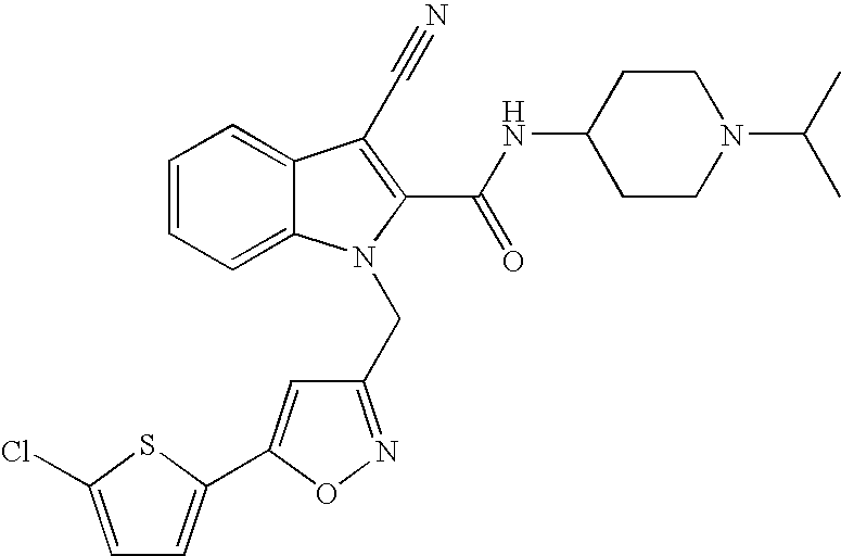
C1CC(NC(C2=C(C#N)C3=CC=CC=C3N2CC2=NOC(C3=CC=C(Cl)S3)=C2)=O)CCN1C(C)C
